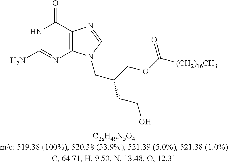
N1C(N)=NC2=C(C1=O)N=CN2CC(COC([(CH2)16CH3])=O)CCO
